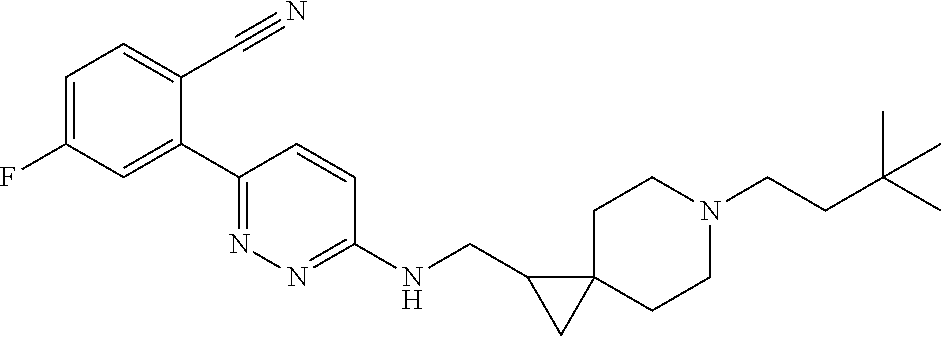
CC(CCN1CCC2(CC1)CC2CNC1=NN=C(C2=CC(F)=CC=C2C#N)C=C1)(C)C
